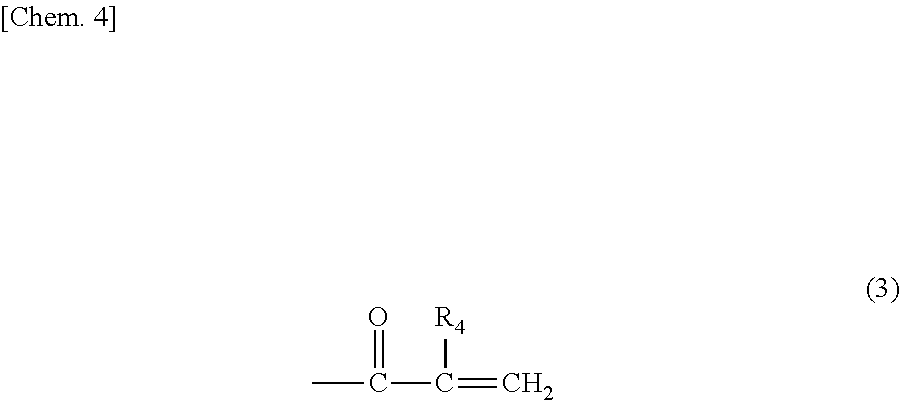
CC(C(=C)[R4])=O
